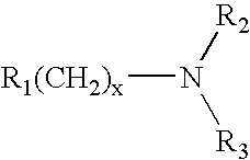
[R2]N([R3])[R1(CH2)x]
